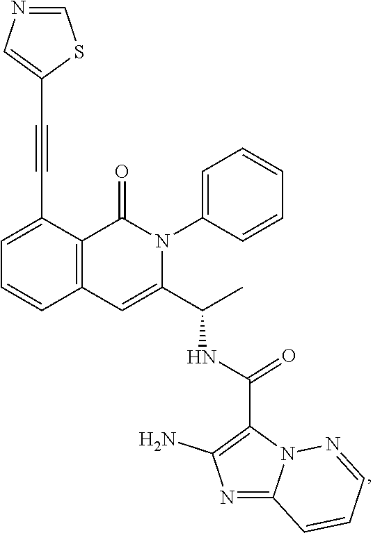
C1=C(C#CC2=CN=CS2)C2=C(C=C1)C=C(C(C)NC(C1=C(N)N=C3N1N=CC=C3)=O)N(C1=CC=CC=C1)C2=O
